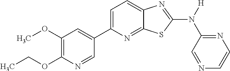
C1(OC)=C(OCC)N=CC(C2=CC=C3C(=N2)SC(N([H])C2=NC=CN=C2)=N3)=C1
